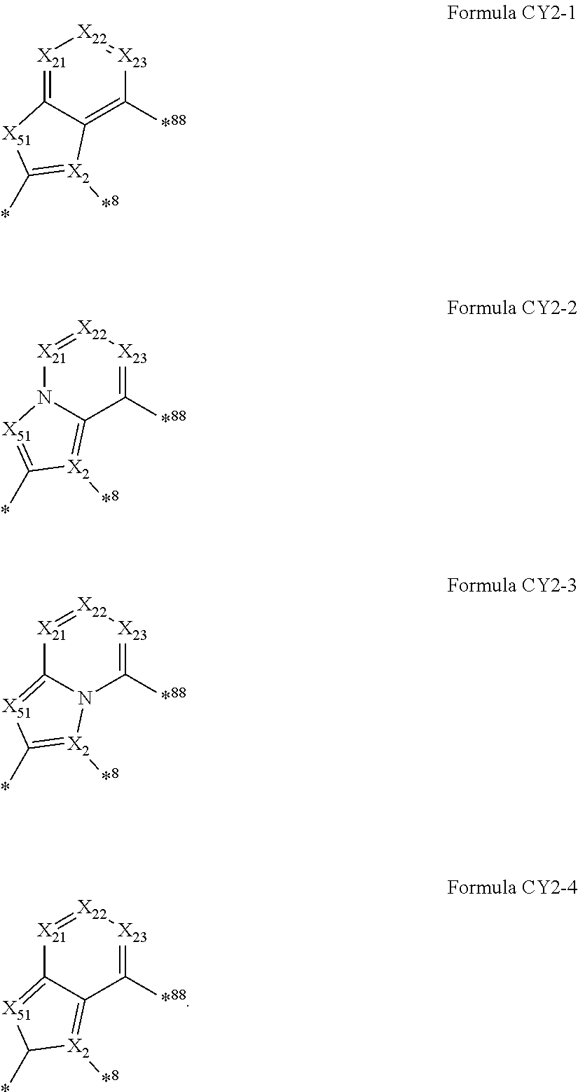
[X21]1=C2C(=C([*88])[X23]=[X22]1)[X2]([*8])=C(*)[X51]2.[X21]1=[X22][X23]=C([*88])C2=[X2]([*8])C(*)=[X51]N12.[X21]1=[X22][X23]=C([*88])N2C1=[X51]C(*)=[X2]2[*8].[X21]1=[X22][X23]=C([*88])C2=[X2]([*8])C(*)[X51]=C12
